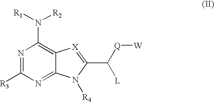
N1=C([R3])N=C2C(=C1N([R2])[R1])[X]=C(C([Q][W])[L])N2[R4]
